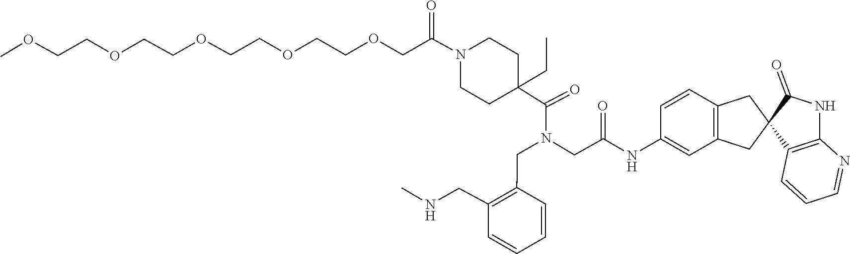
C1C(C(=O)N(CC2=C(CNC)C=CC=C2)CC(NC2=CC3=C(C=C2)CC2(C(=O)NC4=C2C=CC=N4)C3)=O)(CC)CCN(C(COCCOCCOCCOCCOC)=O)C1
